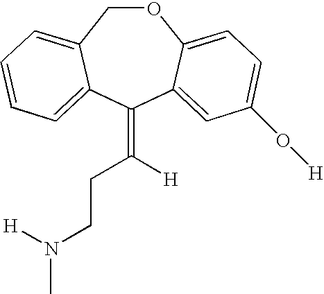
O1CC2=CC=CC=C2C(=C(CCN([H])C)[H])C2=CC(O[H])=CC=C12
